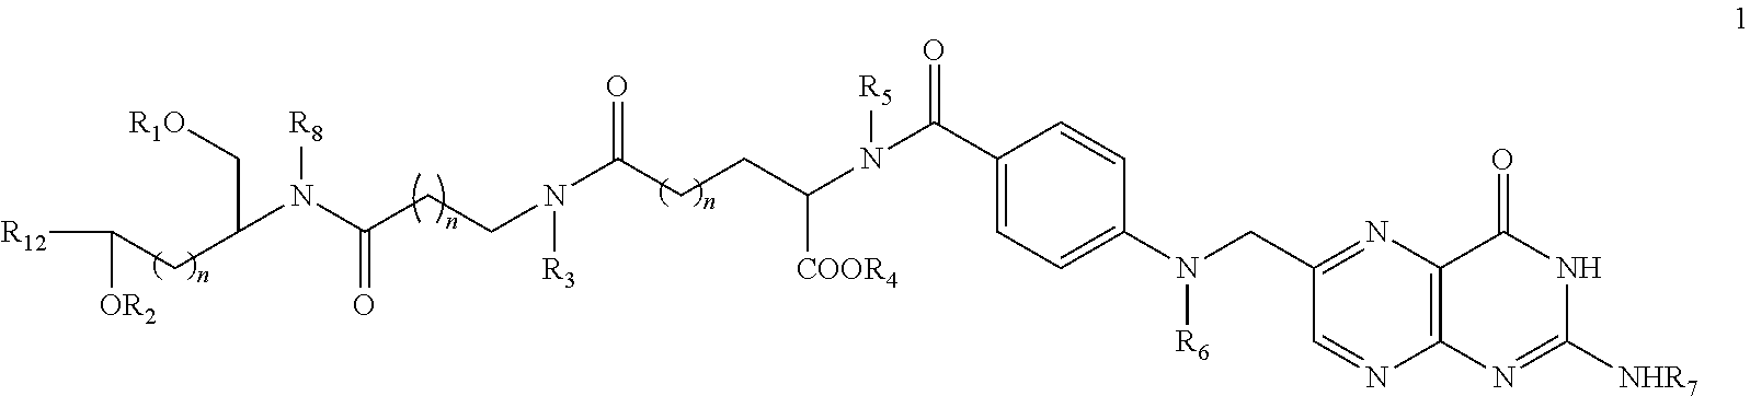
[R12]C(CC(C[R1O])N(C(CCN([R3])C(CCC(N(C(C1=CC=C(N(CC2=NC3=C(N=C2)N=C([NHR7])NC3=O)[R6])C=C1)=O)[R5])[COOR4])=O)=O)[R8])[OR2]
